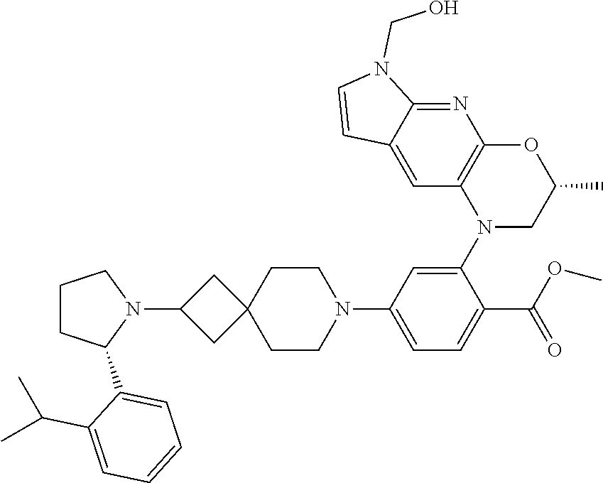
C1=C2C(=NC3=C1N(C1=CC(N4CCC5(CC4)CC(N4CCCC4C4=CC=CC=C4C(C)C)C5)=CC=C1C(OC)=O)CC(C)O3)N(CO)C=C2
